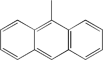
C12=C(C)C3=C(C=C1C=CC=C2)C=CC=C3
